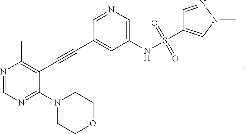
N1=CN=C(N2CCOCC2)C(C#CC2=CC(NS(=O)(=O)C3=CN(C)N=C3)=CN=C2)=C1C
